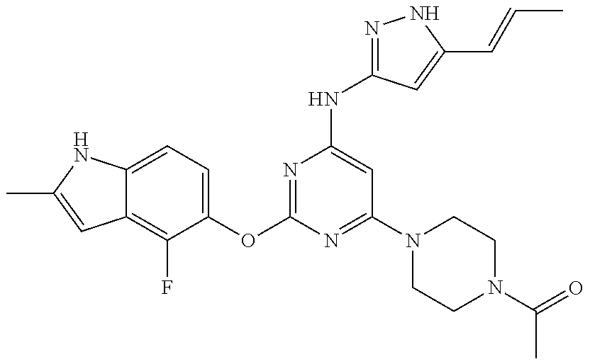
C12=C(F)C(OC3=NC(NC4=NNC(C=CC)=C4)=CC(N4CCN(C(=O)C)CC4)=N3)=CC=C1NC(C)=C2
